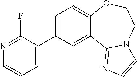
C1=C(C2=CC=CN=C2F)C=C2C(=C1)OCCN1C2=NC=C1
